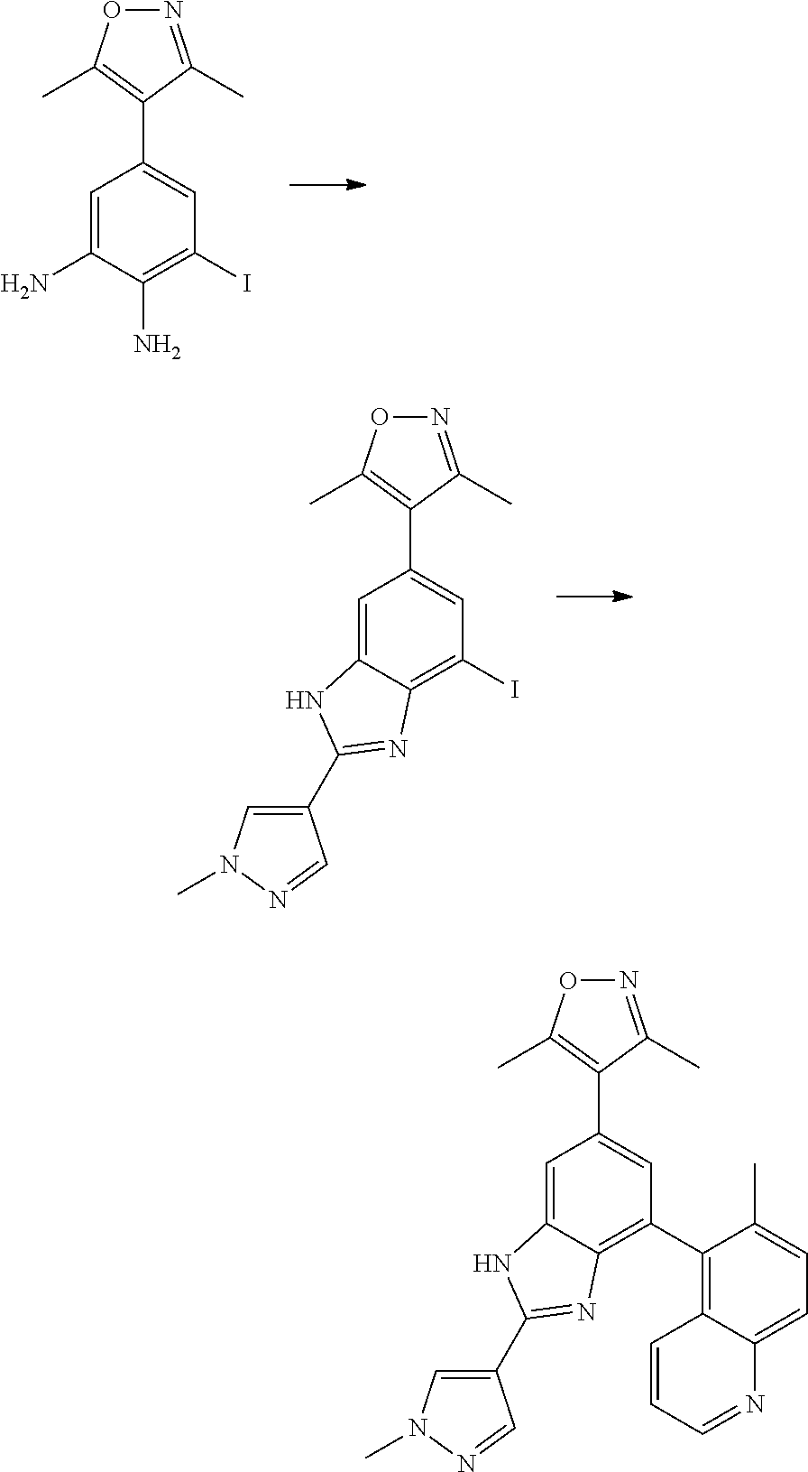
C1=C(N)C(N)=C(I)C=C1C1=C(C)ON=C1C.C1=C2C(=C(I)C=C1C1=C(C)ON=C1C)N=C(C1=CN(C)N=C1)N2.C1=C2C(=C(C3=C4C(=CC=C3C)N=CC=C4)C=C1C1=C(C)ON=C1C)N=C(C1=CN(C)N=C1)N2
